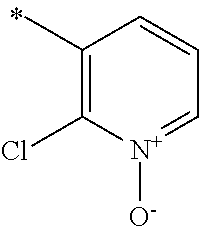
C1(C)=C(Cl)[N+]([O-])=CC=C1
